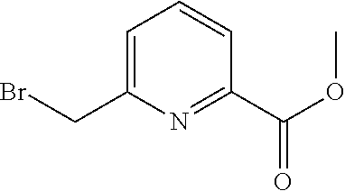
C(C1=CC=CC(C(OC)=O)=N1)Br
